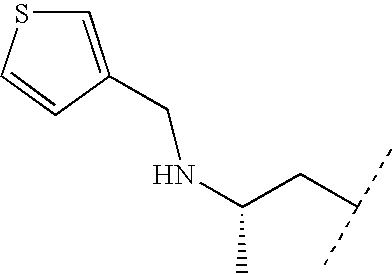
N(C(CC(C)C)C)CC1=CSC=C1
